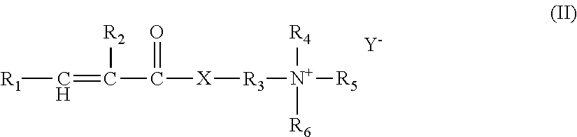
[R1]C=C(C(=O)[X][R3][N+]([R4])([R6])[R5])[R2].[Y]
